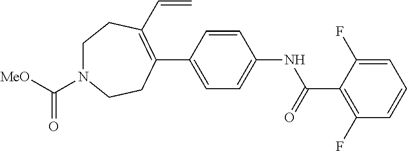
C1(C(NC2=CC=C(C3=C(C=C)CCN(C([MeO])=O)CC3)C=C2)=O)=C(F)C=CC=C1F
